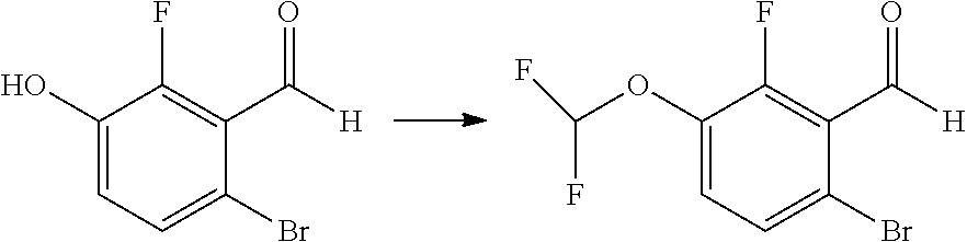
C1(O)=CC=C(Br)C(C(=O)[H])=C1F.C1(OC(F)F)=CC=C(Br)C(C(=O)[H])=C1F
